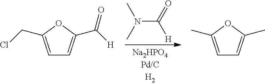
C1=C(CCl)OC(C([H])=O)=C1.CN(C(=O)[H])C.C1=C(C)OC(C)=C1
